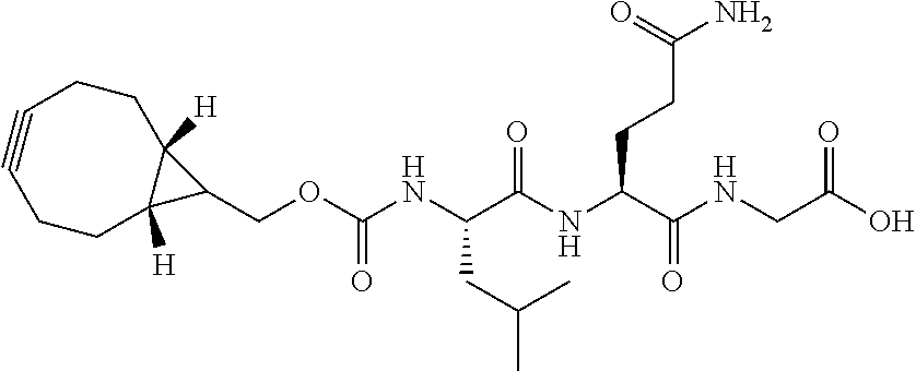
C1#CCCC2([H])C([H])(CC1)C2COC(NC(C(NC(C(NCC(O)=O)=O)CCC(N)=O)=O)CC(C)C)=O
